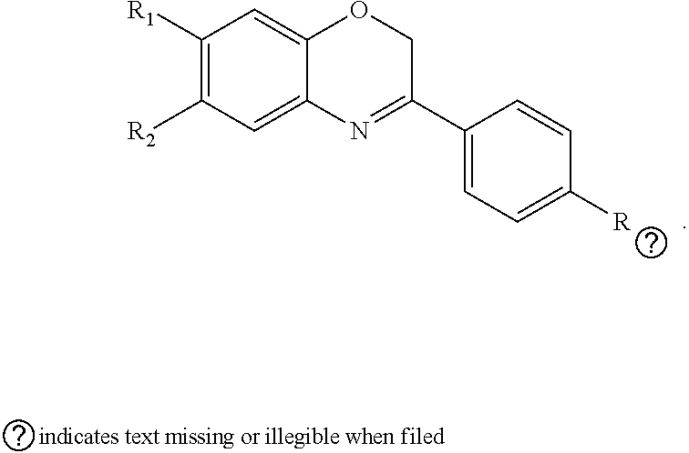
C1([R1])=C([R2])C=C2C(=C1)OCC(C1=CC=C([R])C=C1)=N2
